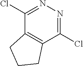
C12=C(C(Cl)=NN=C1Cl)CCC2
